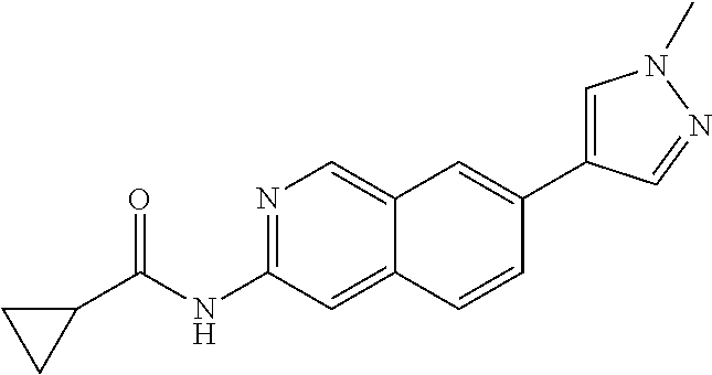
N1=C(NC(=O)C2CC2)C=C2C(=C1)C=C(C1=CN(C)N=C1)C=C2
